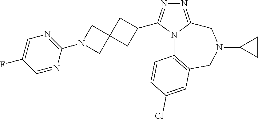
N1=C2N(C(C3CC4(C3)CN(C3=NC=C(F)C=N3)C4)=N1)C1=C(CN(C3CC3)C2)C=C(Cl)C=C1
